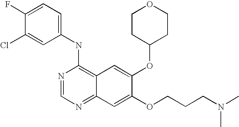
C1=C(Cl)C(F)=CC=C1NC1=C2C(=NC=N1)C=C(OCCCN(C)C)C(OC1CCOCC1)=C2
